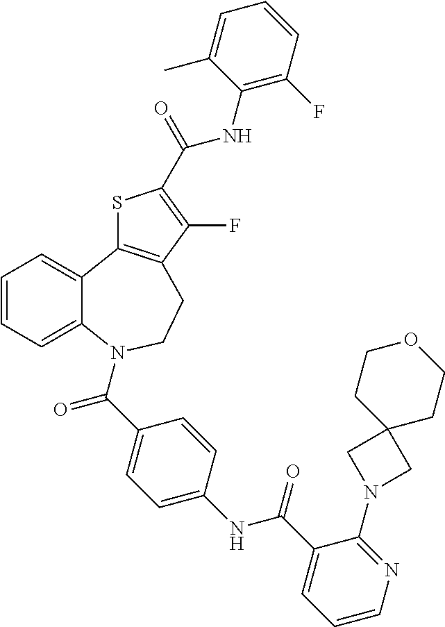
C1=CC=C2C(=C1)C1=C(CCN2C(C2=CC=C(NC(C3=CC=CN=C3N3CC4(C3)CCOCC4)=O)C=C2)=O)C(F)=C(C(=O)NC2=C(F)C=CC=C2C)S1
